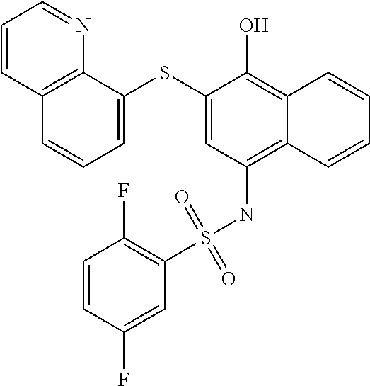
C1=C(SC2=CC(NS(C3=C(F)C=CC(F)=C3)(=O)=O)=C3C(=C2O)C=CC=C3)C2=C(C=C1)C=CC=N2
